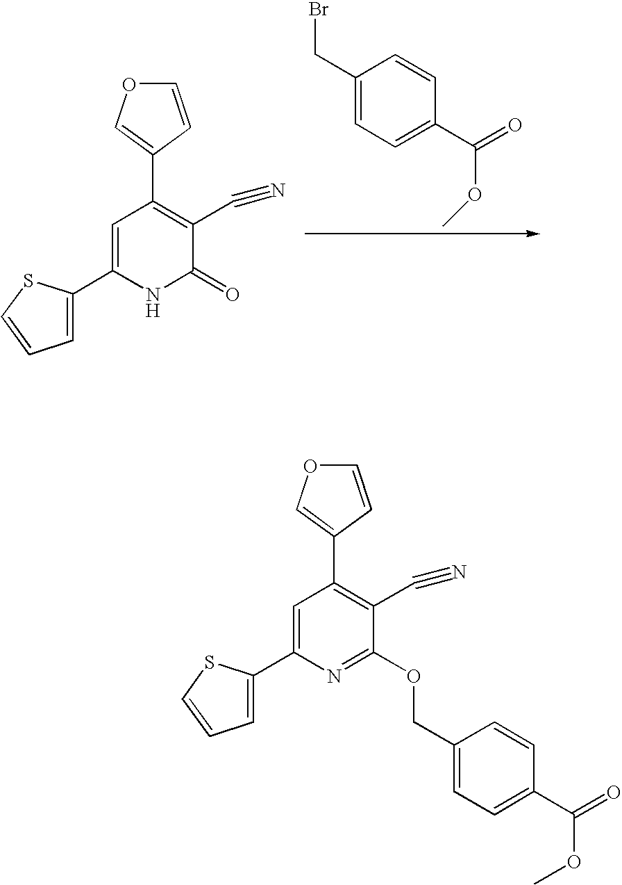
C1=C(C2=CC=CS2)NC(=O)C(C#N)=C1C1=COC=C1.C1(CBr)=CC=C(C(OC)=O)C=C1.C1=C(C2=CC=CS2)N=C(OCC2=CC=C(C(OC)=O)C=C2)C(C#N)=C1C1=COC=C1
